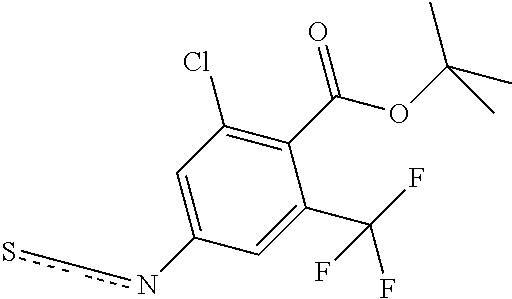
C1=C(nc-cs)C=C(C(F)(F)F)C(C(OC(C)(C)C)=O)=C1Cl
